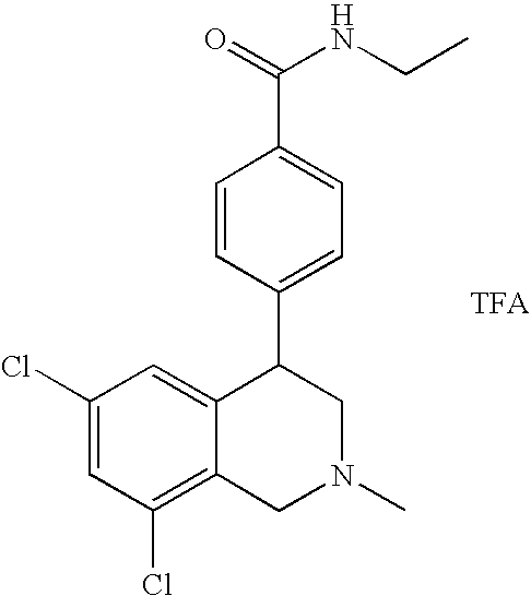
C1(Cl)=C2C(=CC(Cl)=C1)C(C1=CC=C(C(NCC)=O)C=C1)CN(C)C2.[TFA]
